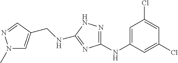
C1=C(NC2=NNC(NCC3=CN(C)N=C3)=N2)C=C(Cl)C=C1Cl
